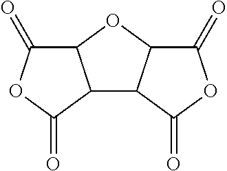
C12C3C(OC1C(=O)OC2=O)C(=O)OC3=O
